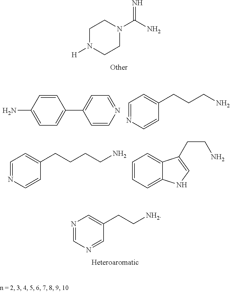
C1N([H])CCN(C(N)=N)C1.C1(N)=CC=C(C2=CC=NC=C2)C=C1.C1=NC=CC(CCCN)=C1.C1=NC=CC(CCCCN)=C1.C1=CC=C2C(=C1)C(CCN)=CN2.N1=CN=CC(CC[NH2])=C1
